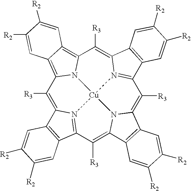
C1([R3])=C2N3=C(C([R3])=C4N5C(=C([R3])C6=N7C(=C([R3])C8=C9C(=C1N8[Cu]753)C=C([R2])C([R2])=C9)C1=C6C=C([R2])C([R2])=C1)C1=C4C=C([R2])C([R2])=C1)C1=C2C=C([R2])C([R2])=C1
